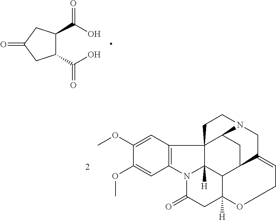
C12=C(C=C(OC)C(OC)=C1)C13C4([H])N2C(=O)CC2([H])C4C4CC1N(CC4=CCO2)CC3.C1(C(O)=O)C(C(O)=O)CC(=O)C1
